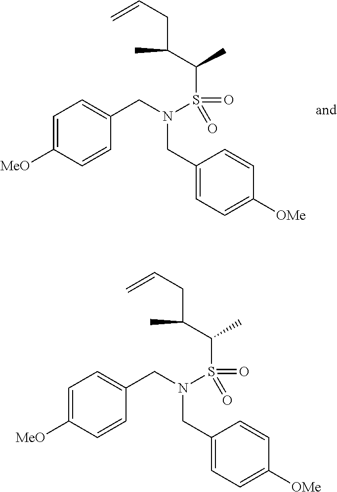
C1=C([MeO])C=CC(CN(CC2=CC=C([OMe])C=C2)S(C(C(CC=C)C)C)(=O)=O)=C1.C1=C([MeO])C=CC(CN(CC2=CC=C([OMe])C=C2)S(C(C(CC=C)C)C)(=O)=O)=C1
